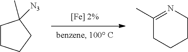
C1CCCC1(C)[N3].C1(C)=NCCCC1
